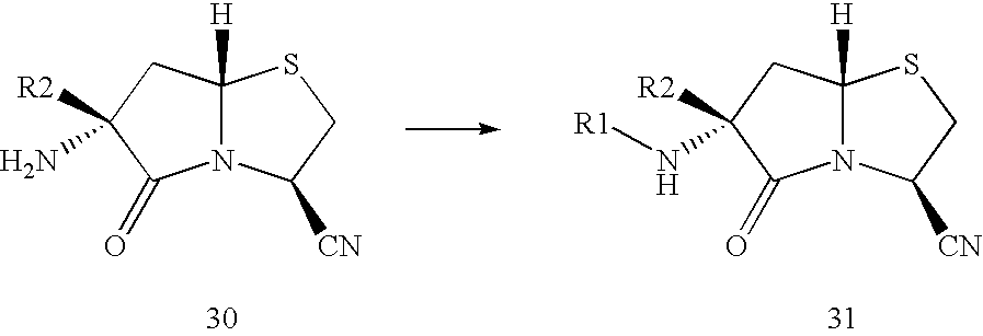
C1C([R2])(N)C(=O)N2C1([H])SCC2[CN].C1C([R2])(N[R1])C(=O)N2C1([H])SCC2[CN]
